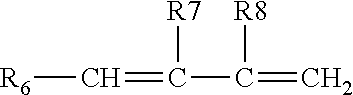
[R6]C=C(C(=C)[R8])[R7]
